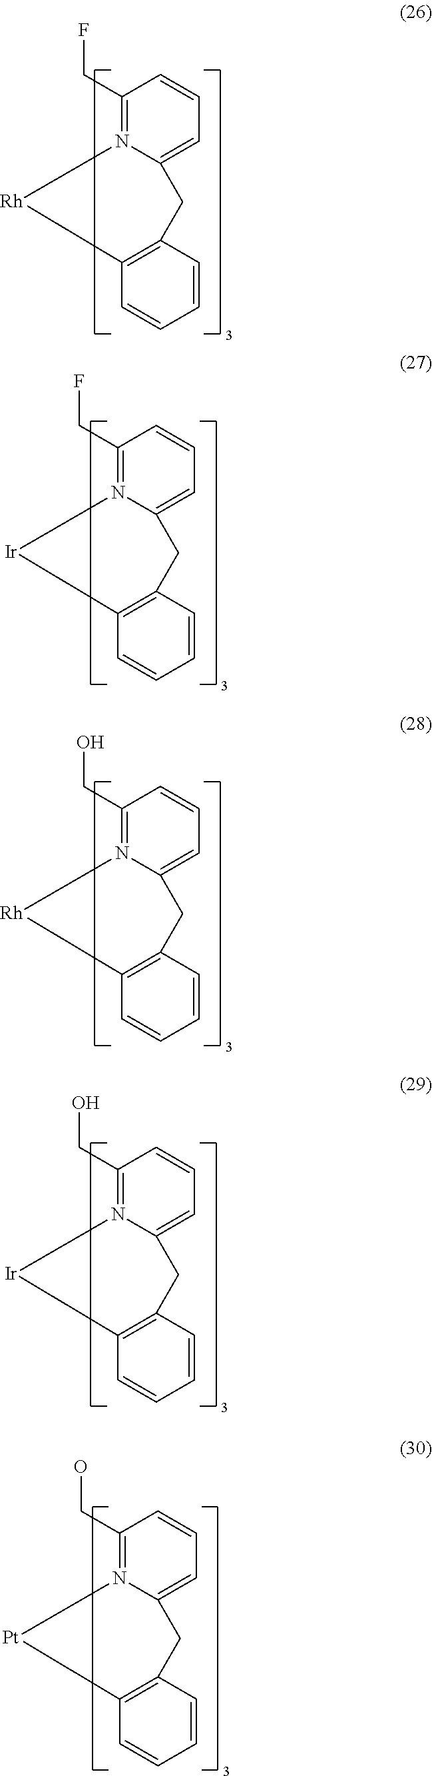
C1(CF)=N2C(=CC=C1)CC1=C(C=CC=C1)[Rh]2.C1(CF)=N2C(=CC=C1)CC1=C(C=CC=C1)[Ir]2.C1(CO)=N2C(=CC=C1)CC1=C(C=CC=C1)[Rh]2.C1(CO)=N2C(=CC=C1)CC1=C(C=CC=C1)[Ir]2.C1(CO)=N2C(=CC=C1)CC1=C(C=CC=C1)[Pt]2
